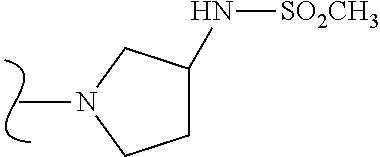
CN1CC(N[SO2CH3])CC1
